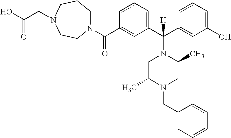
N1(C(C2=CC(C(C3=CC(O)=CC=C3)(N3CC(C)N(CC4=CC=CC=C4)CC3C)[H])=CC=C2)=O)CCCN(CC(O)=O)CC1
